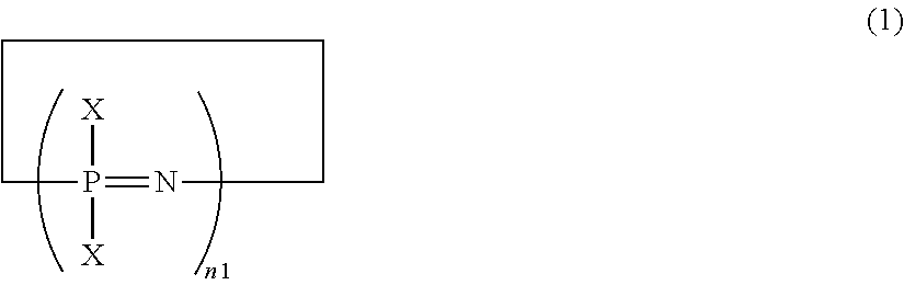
P1([X])([X])=NCCCC1
